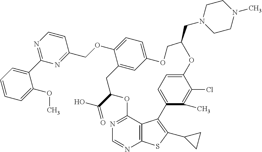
C1=CC=C(C2=NC=CC(COC3=CC=C4C=C3CC(C(O)=O)OC3=NC=NC5=C3C(=C(C3CC3)S5)C3=CC=C(C(Cl)=C3C)OC(CN3CCN(C)CC3)CO4)=N2)C(OC)=C1
